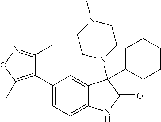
C1(C2=CC=C3C(=C2)C(N2CCN(C)CC2)(C2CCCCC2)C(=O)N3)=C(C)ON=C1C
